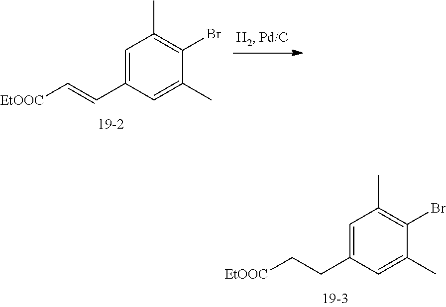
C1=C(C=C[EtOOC])C=C(C)C(Br)=C1C.C1=C(CC[EtOOC])C=C(C)C(Br)=C1C
